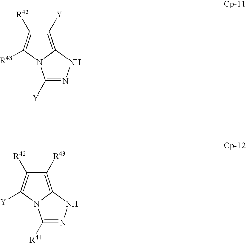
C1([Y])=C2N(C([R43])=C1[R42])C([Y])=NN2.C1([R43])=C2N(C([Y])=C1[R42])C([R44])=NN2
